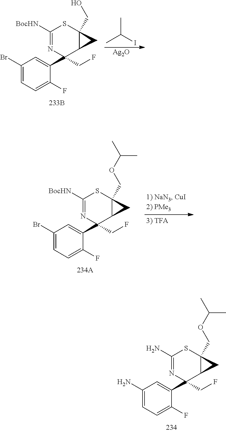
C1(Br)=CC=C(F)C(C2(CF)N=C([BocHN])SC3(CO)C2C3)=C1.[Ag2O].CC(I)C.C1(Br)=CC=C(F)C(C2(CF)N=C([BocHN])SC3(COC(C)C)C2C3)=C1.C1(N)=CC=C(F)C(C2(CF)N=C(N)SC3(COC(C)C)C2C3)=C1
